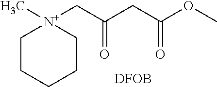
C1CCCC[N+]1(C)CC(CC(OC)=O)=O.[DFOB]
